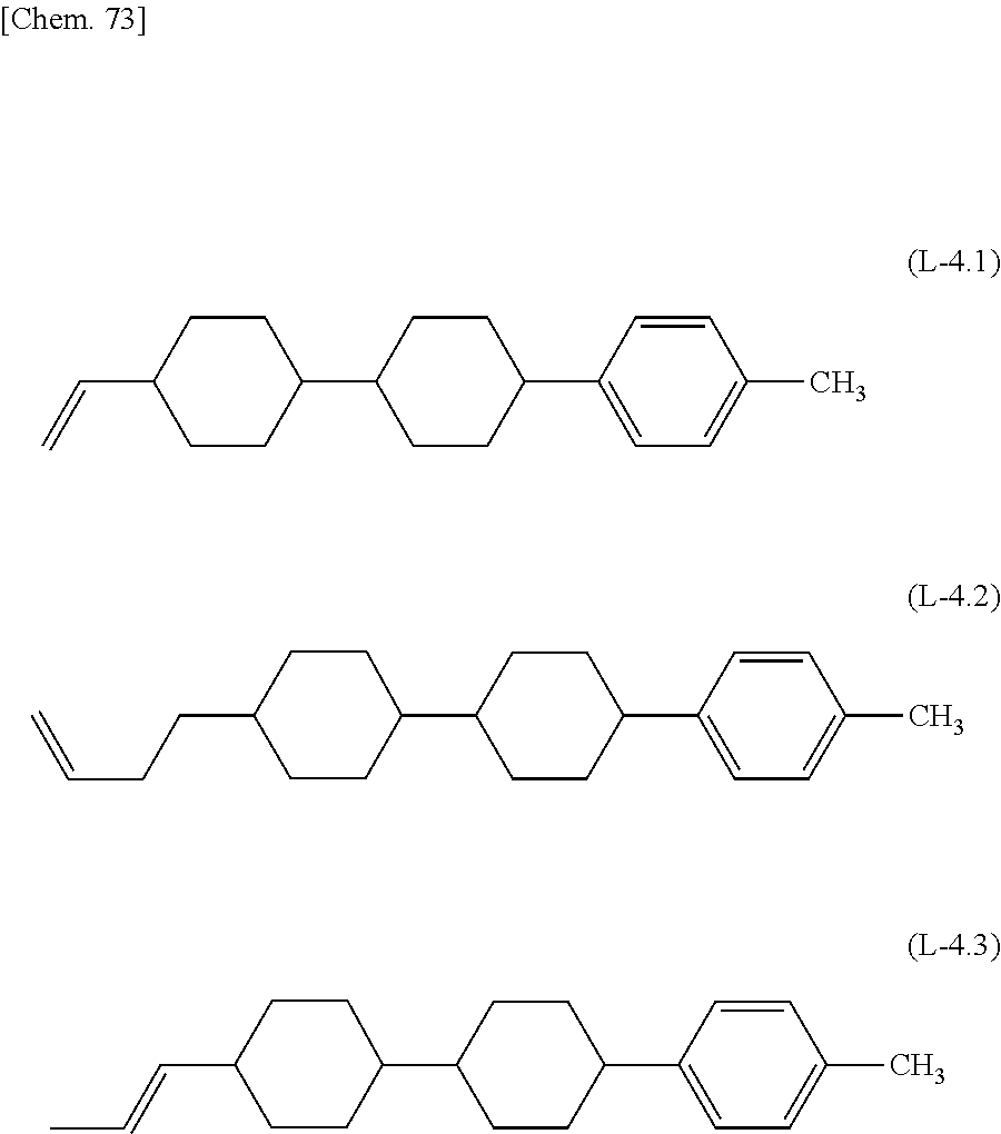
C1=CC(C)=CC=C1C1CCC(C2CCC(C=C)CC2)CC1.C(C=C)CC1CCC(C2CCC(C3=CC=C(C)C=C3)CC2)CC1.C(C)=CC1CCC(C2CCC(C3=CC=C(C)C=C3)CC2)CC1
